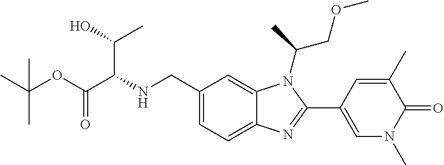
N(CC1=CC=C2C(=C1)N(C(COC)C)C(C1=CN(C)C(=O)C(C)=C1)=N2)C(C(OC(C)(C)C)=O)C(O)C
